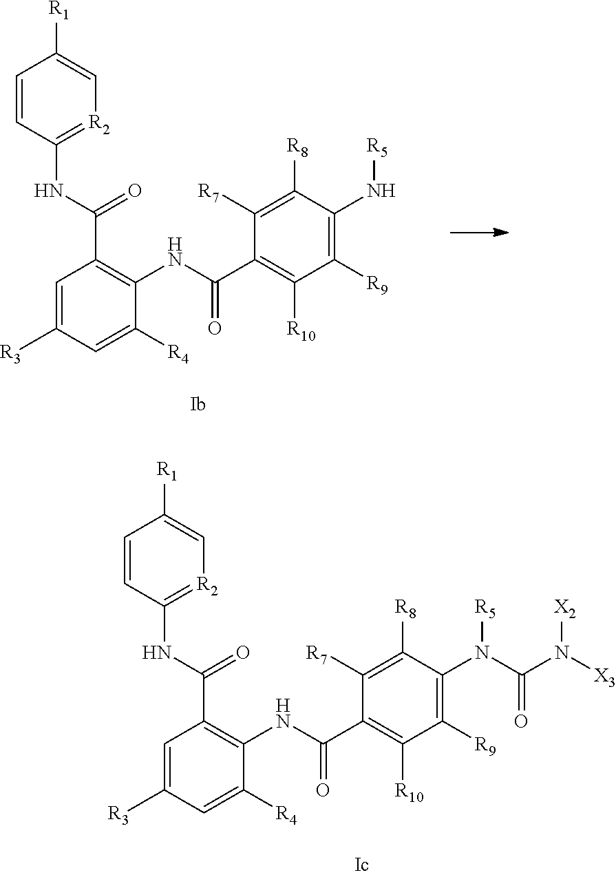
C1=CC(NC(=O)C2=C(NC(C3=C([R10])C([R9])=C(N[R5])C([R8])=C3[R7])=O)C([R4])=CC([R3])=C2)=[R2]C=C1[R1].C1=CC(NC(=O)C2=C(NC(C3=C([R10])C([R9])=C(N([R5])C(N([X3])[X2])=O)C([R8])=C3[R7])=O)C([R4])=CC([R3])=C2)=[R2]C=C1[R1]
